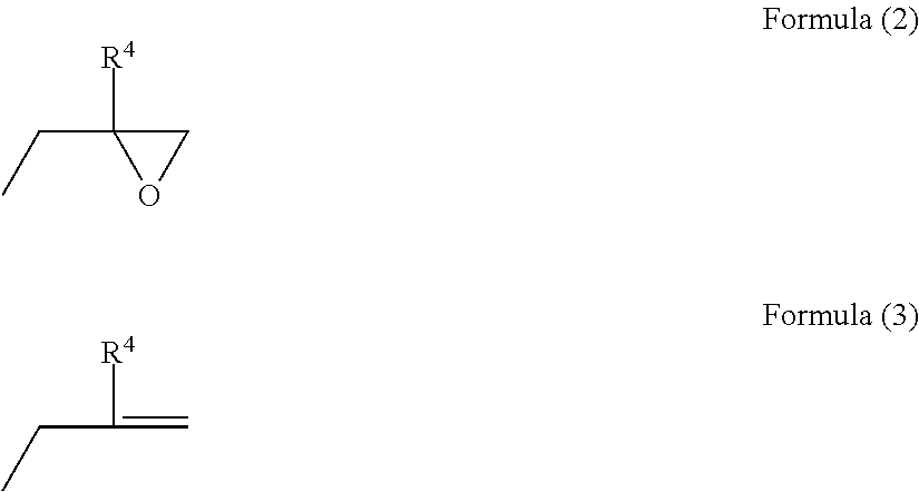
C1C([R4])(CC)O1.C=C([R4])CC
